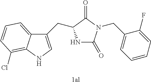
[1al].N1C(=O)N(CC2=CC=CC=C2F)C(=O)C1CC1=CNC2=C(Cl)C=CC=C12
